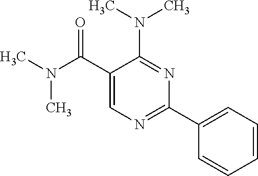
C1(C(N(C)C)=O)=CN=C(C2=CC=CC=C2)N=C1N(C)C
